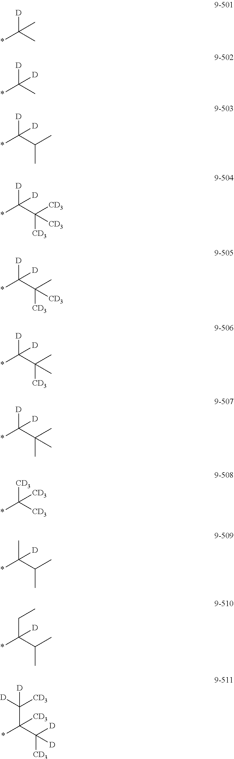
[D]C(C)(*)C.[D]C(C)(*)[D].[D]C(C(C)C)(*)[D].[D]C(C([CD3])([CD3])[CD3])(*)[D].[D]C(C(C)([CD3])[CD3])(*)[D].[D]C(C(C)([CD3])C)(*)[D].[D]C(C(C)(C)C)(*)[D].[CD3]C([CD3])(*)[CD3].CC(C(C)C)(*)[D].C(C(C(C)C)(*)[D])C.C(C(C([D])([CD3])[D])(*)[CD3])([CD3])([D])[D]
